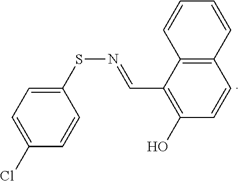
C1=C(Cl)C=CC(SN=CC2=C(O)C=CC3=C2C=CC=C3)=C1
